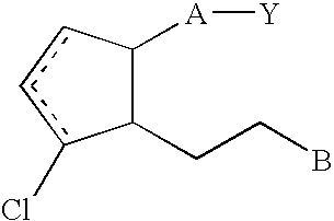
C1(CCB)C([A][Y])ccc1Cl
